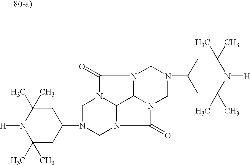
N12C(=O)N3C4N(C(=O)N(C14)CN(C1CC(C)(C)N([H])C(C)(C)C1)C2)CN(C1CC(C)(C)N([H])C(C)(C)C1)C3
